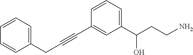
C1(C(CCN)O)=CC=CC(C#CCC2=CC=CC=C2)=C1
